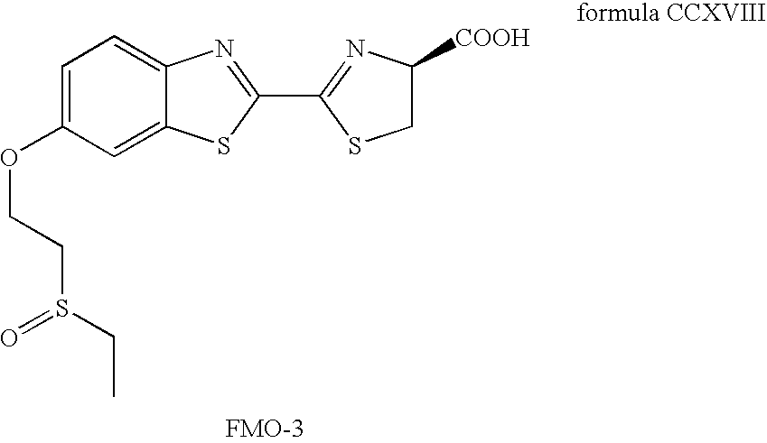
C1=C(OCCS(CC)=O)C=C2C(=C1)N=C(C1=NC([COOH])CS1)S2
